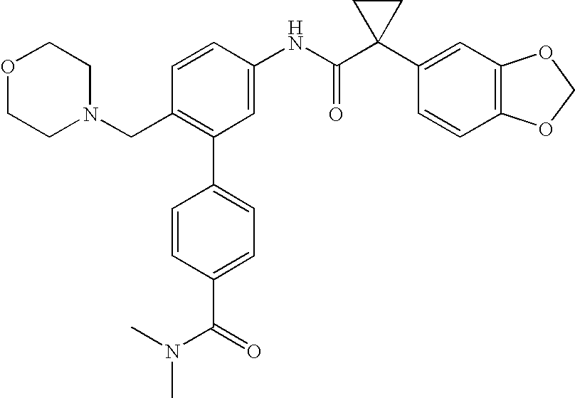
C1=CC(NC(C2(C3=CC4=C(C=C3)OCO4)CC2)=O)=CC(C2=CC=C(C(=O)N(C)C)C=C2)=C1CN1CCOCC1
